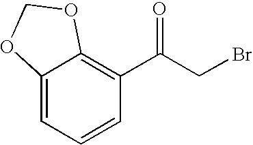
C12=CC=CC(C(CBr)=O)=C1OCO2
